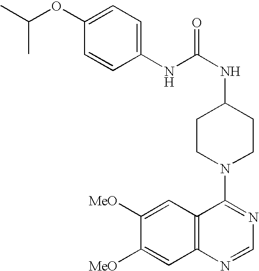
C1(NC(NC2CCN(C3=NC=NC4=C3C=C([MeO])C([MeO])=C4)CC2)=O)=CC=C(OC(C)C)C=C1
